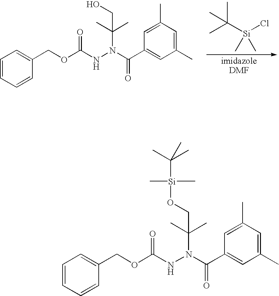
C1=CC=CC(COC(NN(C(CO)(C)C)C(=O)C2=CC(C)=CC(C)=C2)=O)=C1.CC([Si](Cl)(C)C)(C)C.C1=CC=CC(COC(NN(C(CO[Si](C)(C)C(C)(C)C)(C)C)C(=O)C2=CC(C)=CC(C)=C2)=O)=C1
